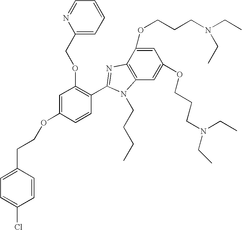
C1=C(OCCCN(CC)CC)C2=C(C=C1OCCCN(CC)CC)N(CCCC)C(C1=C(OCC3=CC=CC=N3)C=C(OCCC3=CC=C(Cl)C=C3)C=C1)=N2
